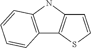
N1C2=C(C3=C1C=CS3)C=CC=C2
